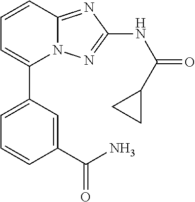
C1=C(C2=CC=CC3=NC(NC(=O)C4CC4)=NN23)C=C(C(N)=O)C=C1
